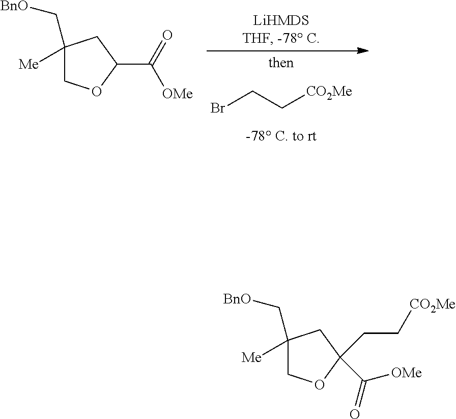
BrCC[CO2Me].C1(C[BnO])([Me])COC(C(=O)[OMe])C1.C1(C[BnO])([Me])COC(CC[CO2Me])(C(=O)[OMe])C1
